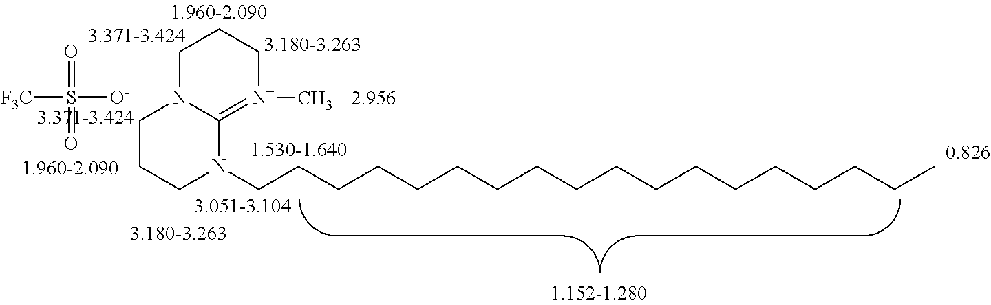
O=S(=O)([O-])[F3C].C1N2C(=[N+](C)CC1)N(CCCCCCCCCCCCCCCCCC)CCC2
